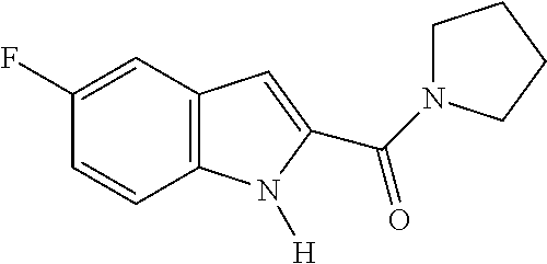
C1(F)=CC2=C(C=C1)N([H])C(C(=O)N1CCCC1)=C2
